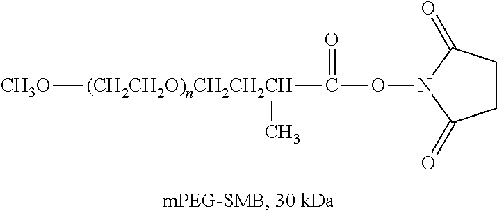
C1CC(=O)N(OC(=O)[(CH2CH2O)nCH2CH2CH](C)[CH3O])C1=O
